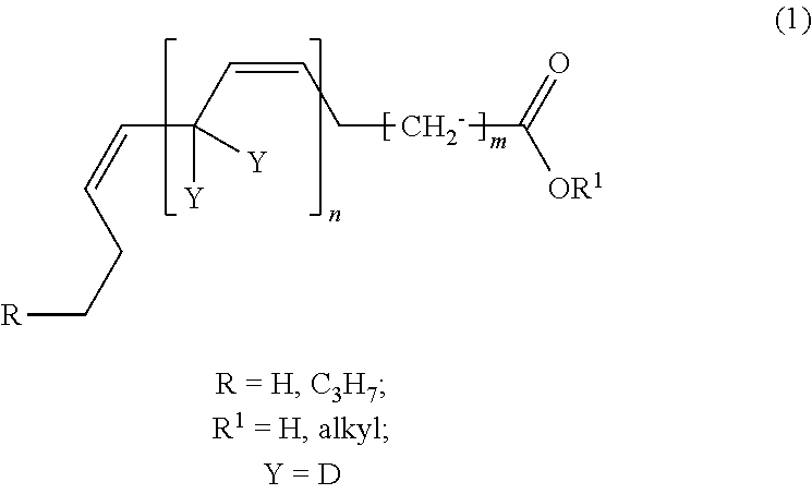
C(C=CC[CH2-]C([OR1])=O)(C=CCC[R])([Y])[Y]
